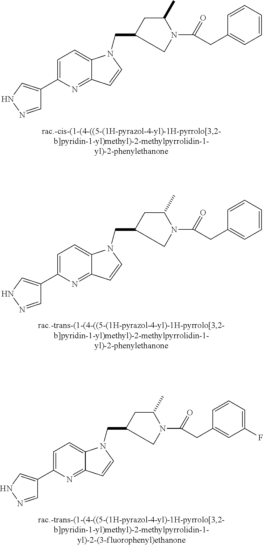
C1(C)CC(CN2C3=CC=C(C4=CNN=C4)N=C3C=C2)CN1C(=O)CC1=CC=CC=C1.C1(C)CC(CN2C3=CC=C(C4=CNN=C4)N=C3C=C2)CN1C(=O)CC1=CC=CC=C1.C1(C)CC(CN2C3=CC=C(C4=CNN=C4)N=C3C=C2)CN1C(=O)CC1=CC(F)=CC=C1
